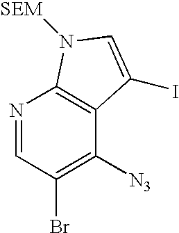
N1=CC(Br)=C([N3])C2=C1N([SEM])C=C2I
